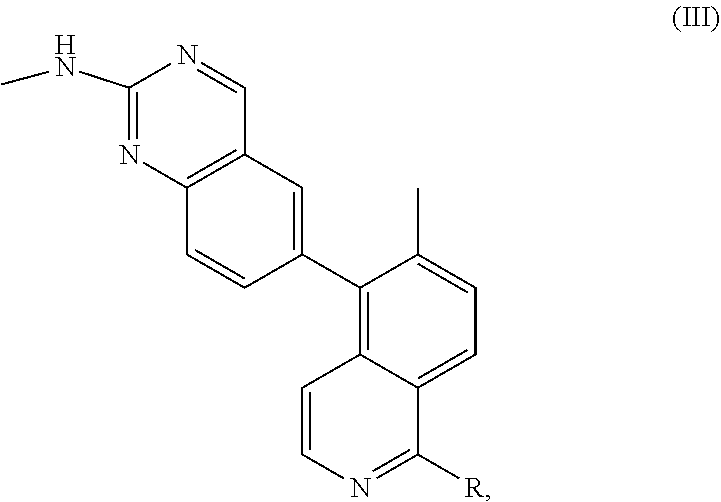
C1(NC)=NC2=C(C=N1)C=C(C1=C3C(=CC=C1C)C([R])=NC=C3)C=C2
